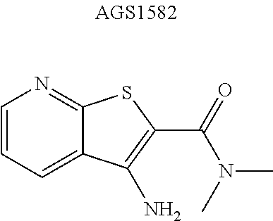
C1=CN=C2C(=C1)C(N)=C(C(=O)N(C)C)S2
